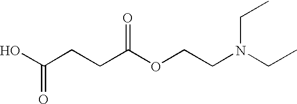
O=C(O)CCC(OCCN(CC)CC)=O
